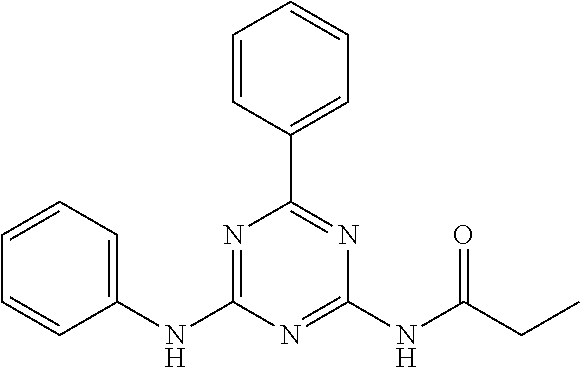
C1=CC(C2=NC(NC(CC)=O)=NC(NC3=CC=CC=C3)=N2)=CC=C1
